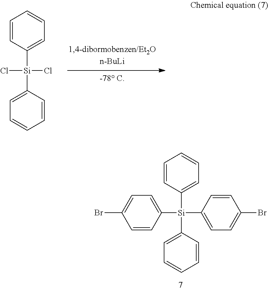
C1=CC([Si](C2=CC=CC=C2)(Cl)Cl)=CC=C1.C1=CC([Si](C2=CC=CC=C2)(C2=CC=C(Br)C=C2)C2=CC=C(Br)C=C2)=CC=C1
